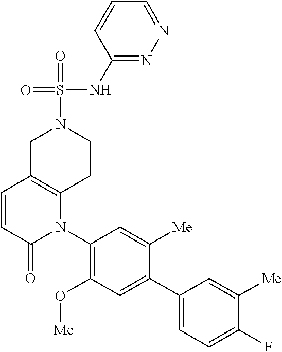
C1=CC(=O)N(C2=C(O[Me])C=C(C3=CC=C(F)C([Me])=C3)C([Me])=C2)C2=C1CN(S(=O)(NC1=NN=CC=C1)=O)CC2
